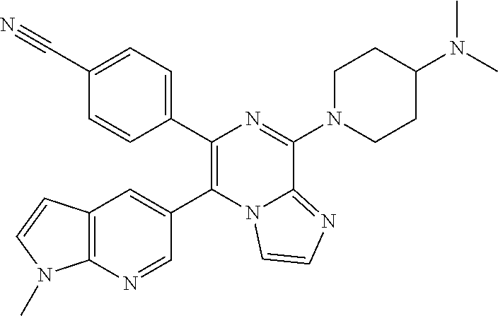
C12=C(N=CC(C3=C(C4=CC=C(C#N)C=C4)N=C(N4CCC(N(C)C)CC4)C4=NC=CN34)=C1)N(C)C=C2
